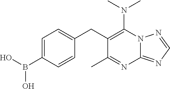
N12C(=NC=N1)N=C(C)C(CC1=CC=C(B(O)O)C=C1)=C2N(C)C
